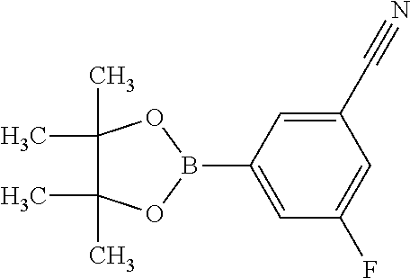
C1(B2OC(C)(C)C(C)(C)O2)=CC(F)=CC(C#N)=C1
